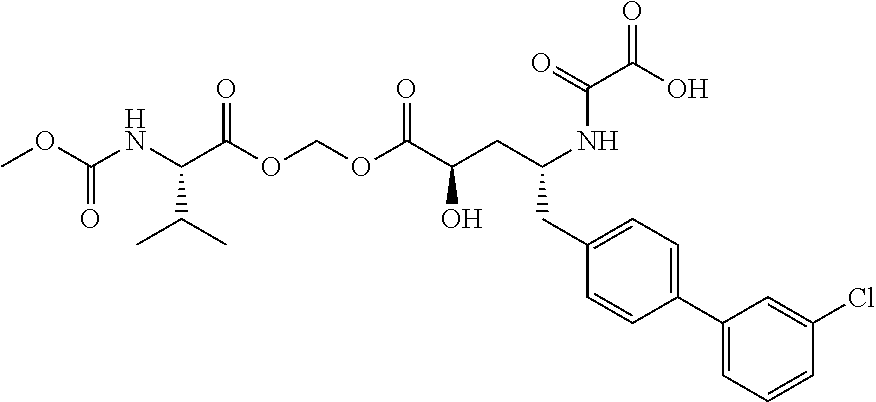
OC(C(=O)NC(CC(C(OCOC(C(NC(OC)=O)C(C)C)=O)=O)O)CC1=CC=C(C2=CC=CC(Cl)=C2)C=C1)=O
